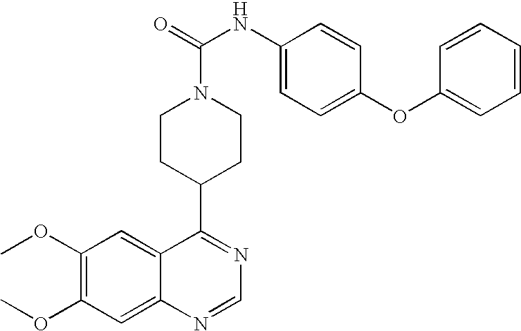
C1(OC)=C(OC)C=C2C(=C1)C(C1CCN(C(=O)NC3=CC=C(OC4=CC=CC=C4)C=C3)CC1)=NC=N2
